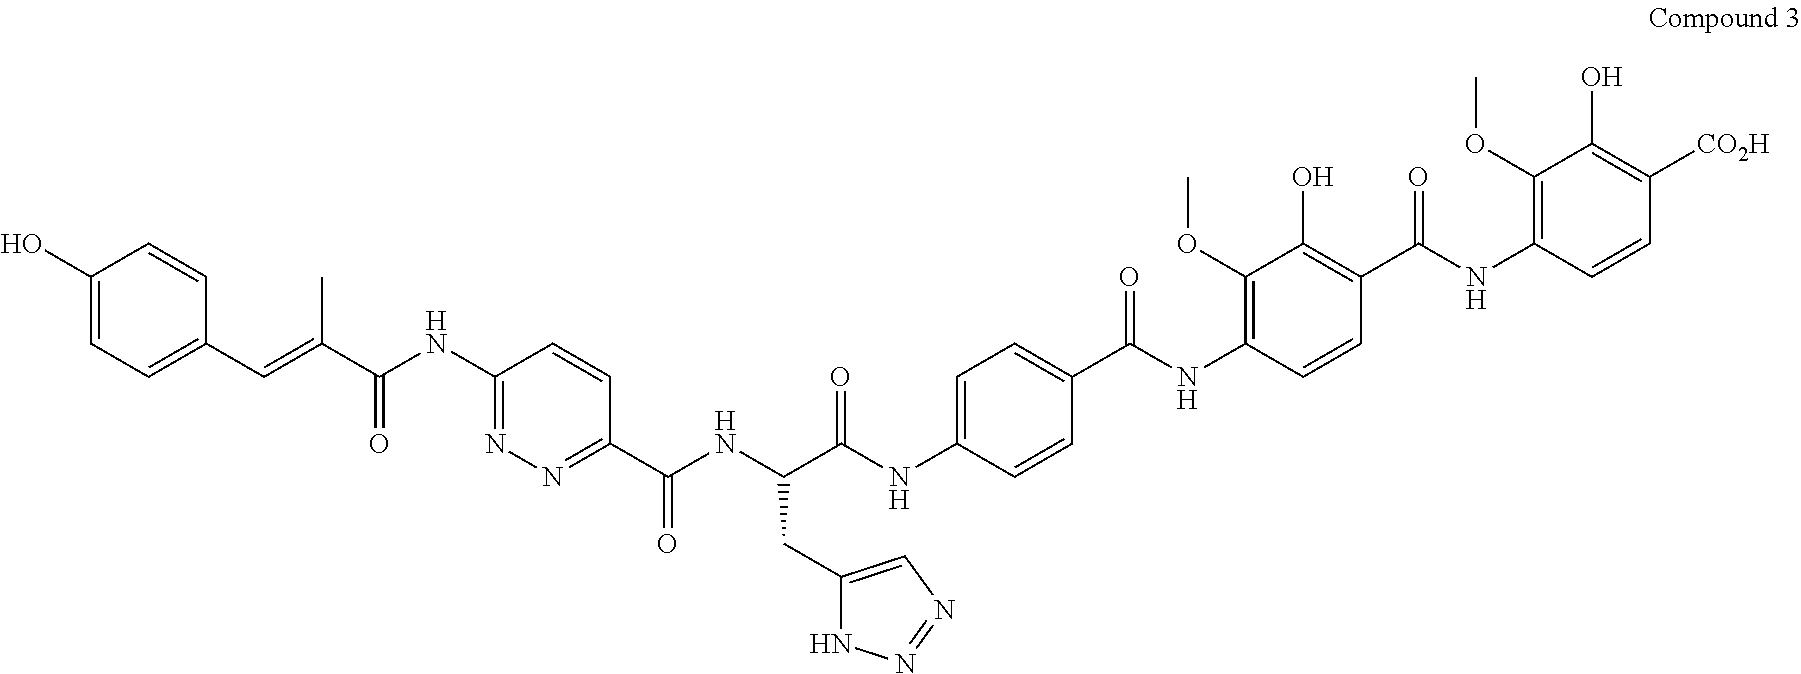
COC1=C(NC(C2=CC=C(NC(C(NC(C3=NN=C(NC(C(=CC4=CC=C(O)C=C4)C)=O)C=C3)=O)CC3=CN=NN3)=O)C=C2)=O)C=CC(C(NC2=C(OC)C(O)=C([CO2H])C=C2)=O)=C1O
